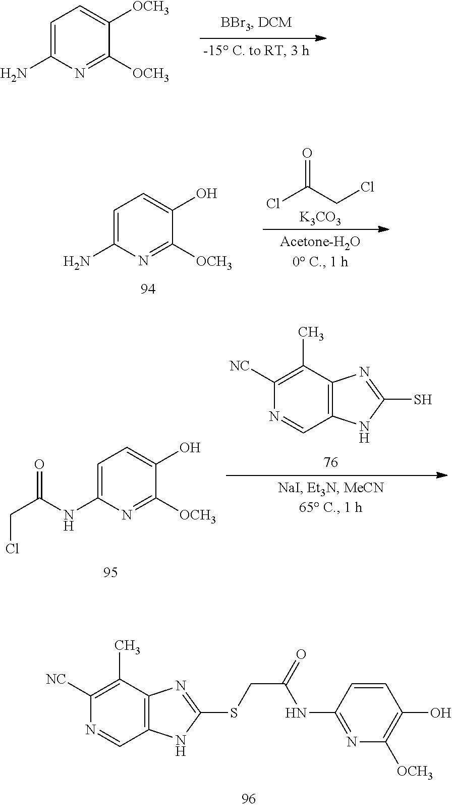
C1=C(N)N=C([OCH3])C([OCH3])=C1.O=C(Cl)CCl.[K3CO3].C1=C(N)N=C([OCH3])C(O)=C1.C1=C(NC(=O)CCl)N=C([OCH3])C(O)=C1.C1(C)=C([NC])N=CC2=C1N=C(S)N2.C1(C)=C([NC])N=CC2=C1N=C(SCC(NC1=NC([OCH3])=C(O)C=C1)=O)N2
